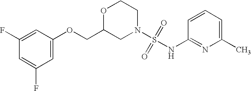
O1C(COC2=CC(F)=CC(F)=C2)CN(S(=O)(=O)NC2=NC(C)=CC=C2)CC1
